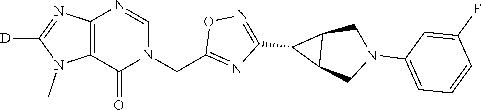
C12=C(C(=O)N(CC3=NC(C4C5C4CN(C4=CC=CC(F)=C4)C5)=NO3)C=N1)N(C)C([D])=N2
